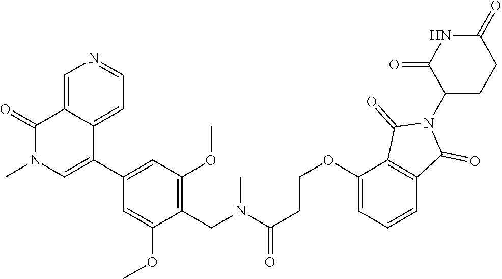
CN(C(=O)CCOC1=CC=CC2=C1C(=O)N(C1C(=O)NC(=O)CC1)C2=O)CC1=C(OC)C=C(C2=CN(C)C(=O)C3=CN=CC=C23)C=C1OC
